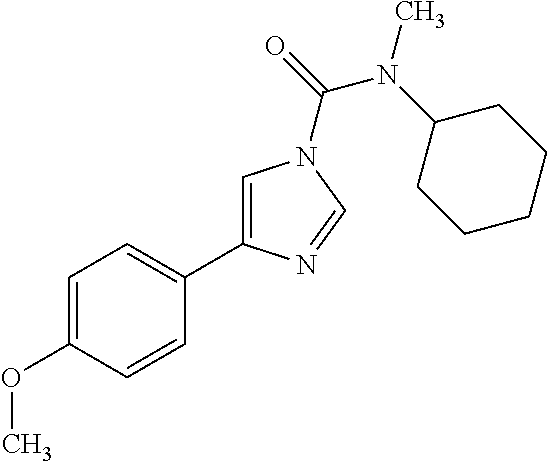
C1=C(OC)C=CC(C2=CN(C(N(C)C3CCCCC3)=O)C=N2)=C1
